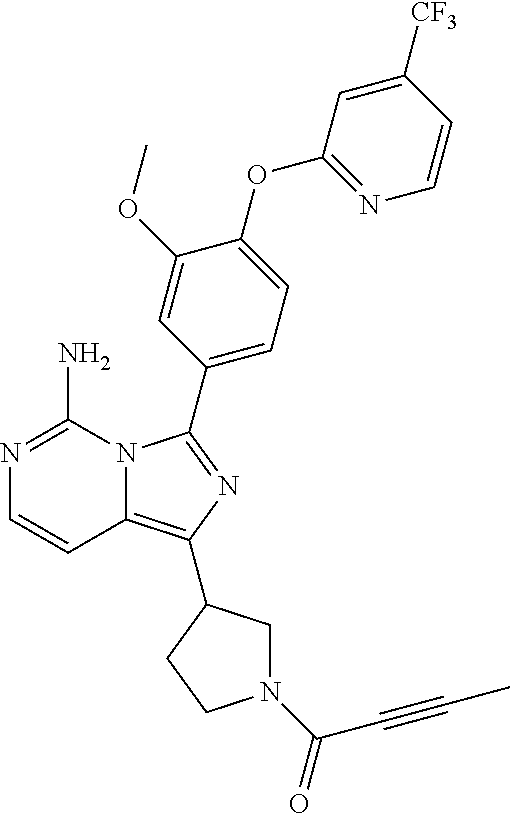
N1=C(N)N2C(=C(C3CN(C(=O)C#CC)CC3)N=C2C2=CC=C(OC3=NC=CC([CF3])=C3)C(OC)=C2)C=C1
